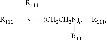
[R111]N([(CH2CH2N)d]([R111])[R111])[R111]
